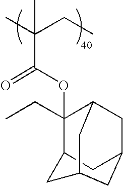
CC(CC)(C(OC1(CC)C2CC3CC1CC(C2)C3)=O)C
